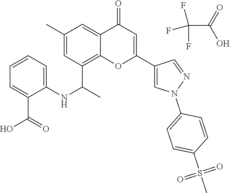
C(C(O)=O)(F)(F)F.C12=C(C(C)NC3=CC=CC=C3C(O)=O)C=C(C)C=C1C(=O)C=C(C1=CN(C3=CC=C(S(C)(=O)=O)C=C3)N=C1)O2
